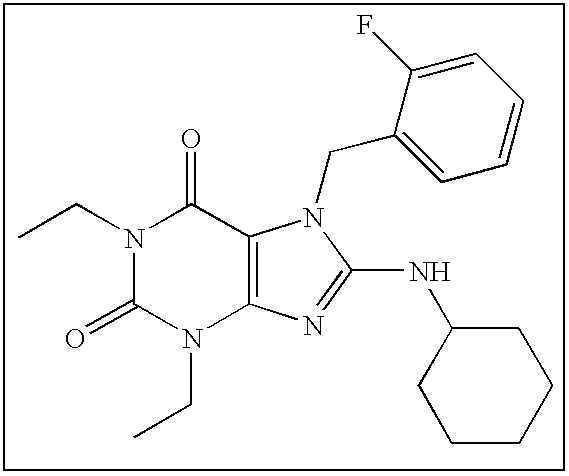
N1(CC)C(=O)N(CC)C2=C(C1=O)N(CC1=CC=CC=C1F)C(NC1CCCCC1)=N2
